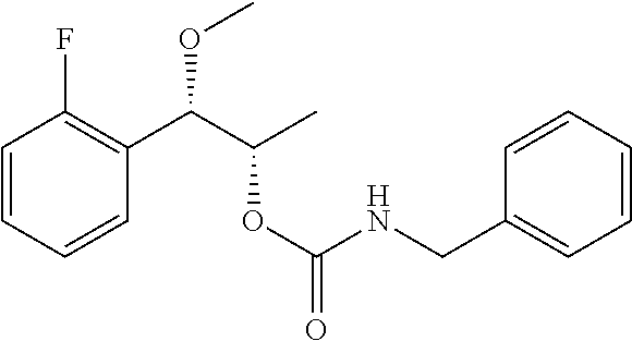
C1=CC=CC(C(C(C)OC(=O)NCC2=CC=CC=C2)OC)=C1F
